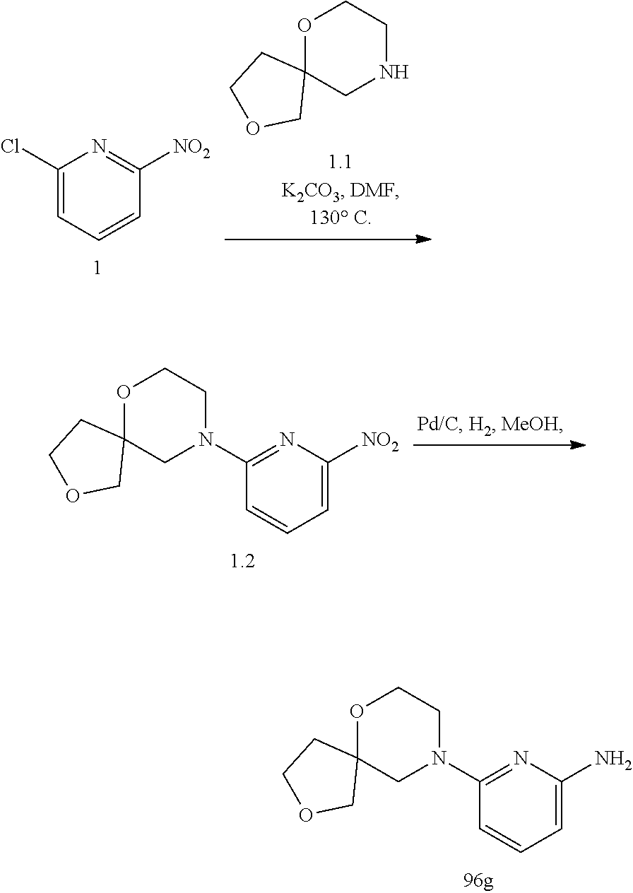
O1C2(CN(C3=NC(N)=CC=C3)CC1)CCOC2.C1(Cl)=CC=CC([NO2])=N1.O1C2(CNCC1)CCOC2.O1C2(CN(C3=NC([NO2])=CC=C3)CC1)CCOC2
